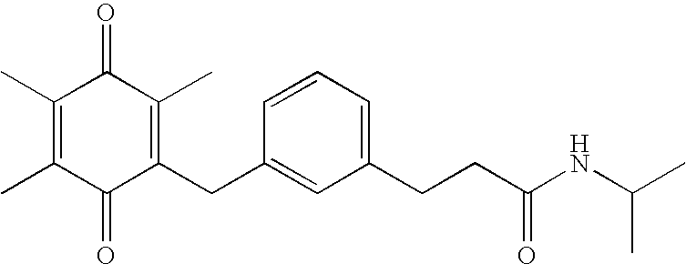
C1(=O)C(CC2=CC(CCC(NC(C)C)=O)=CC=C2)=C(C)C(=O)C(C)=C1C
